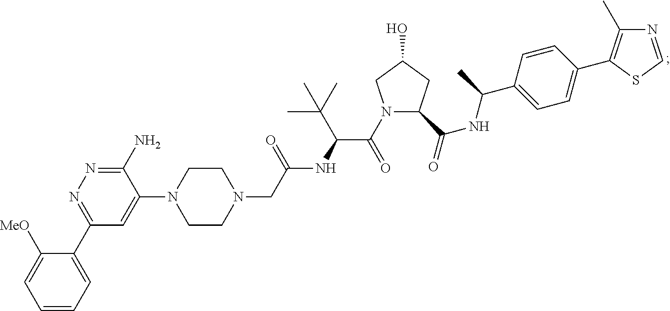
N1=CSC(C2=CC=C(C(NC(=O)C3N(C(C(NC(CN4CCN(C5=CC(C6=CC=CC=C6[MeO])=NN=C5N)CC4)=O)C(C)(C)C)=O)CC(O)C3)C)C=C2)=C1C
